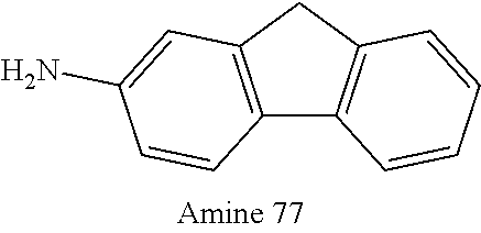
C12=C(CC3=C1C=CC=C3)C=C(N)C=C2
